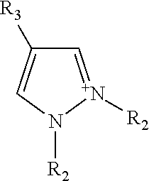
C1=[N+]([R2])N([R2])C=C1[R3]
